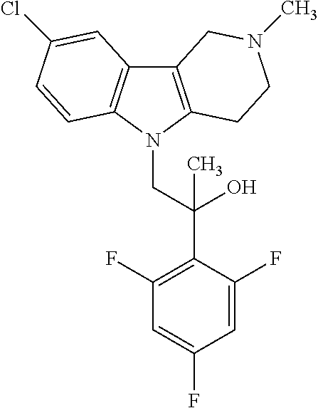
C12=C(N(CC(C3=C(F)C=C(F)C=C3F)(O)C)C3=C1C=C(Cl)C=C3)CCN(C)C2
